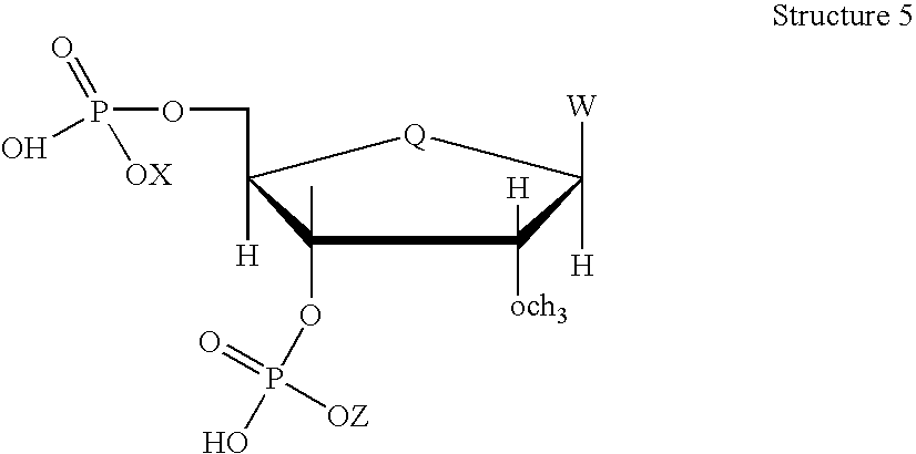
C1(OP(O)(=O)[OZ])(C)C([H])(COP(O)(=O)[OX])[Q]C([H])([W])C1([och3])[H]
